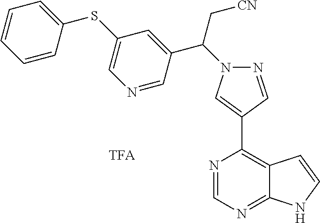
N1(C(C[CN])C2=CC(SC3=CC=CC=C3)=CN=C2)N=CC(C2=C3C(=NC=N2)NC=C3)=C1
